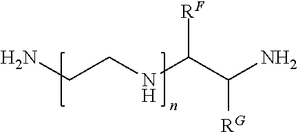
NCCNC(C(N)[RG])[RF]
